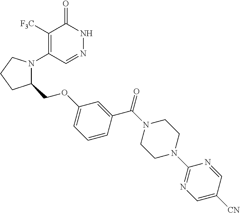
C1([F3C])=C(N2C(COC3=CC=CC(C(N4CCN(C5=NC=C([CN])C=N5)CC4)=O)=C3)CCC2)C=NNC1=O
